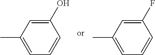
C1=C(C)C=C(O)C=C1.C1=C(C)C=C(F)C=C1
